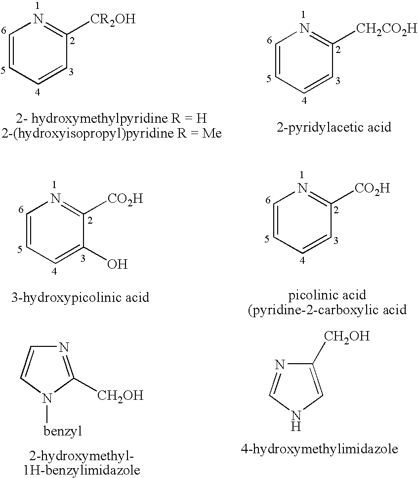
C1=CC=CC([CH2CO2H])=N1.C1=CC=CC([CR2OH])=N1.C1=CC=C(O)C([CO2H])=N1.C1=CC=CC([CO2H])=N1.N1=C([CH2OH])N([benzyl])C=C1.C1([CH2OH])=CNC=N1
